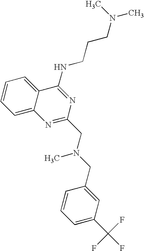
C1=C2C(=CC=C1)C(NCCCN(C)C)=NC(CN(CC1=CC(C(F)(F)F)=CC=C1)C)=N2
